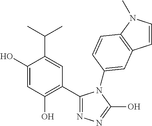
C1(C2=C(O)C=C(O)C(C(C)C)=C2)=NN=C(O)N1C1=CC2=C(N(C)C=C2)C=C1
